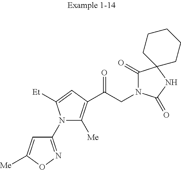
C1(N2C([Me])=C(C(CN3C(=O)C4(NC3=O)CCCCC4)=O)C=C2[Et])=NOC([Me])=C1
